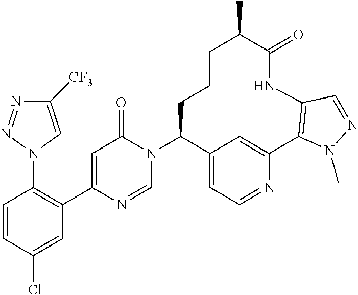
C12=CC=NC(=C1)C1=C(NC(=O)C(C)CCCC2N2C(=O)C=C(C3=C(N4C=C([CF3])N=N4)C=CC(Cl)=C3)N=C2)C=NN1C
